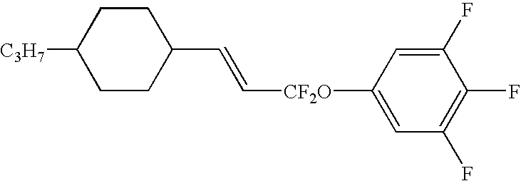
[C3H7]C1CCC(C=C[CF2O]C2=CC(F)=C(F)C(F)=C2)CC1
